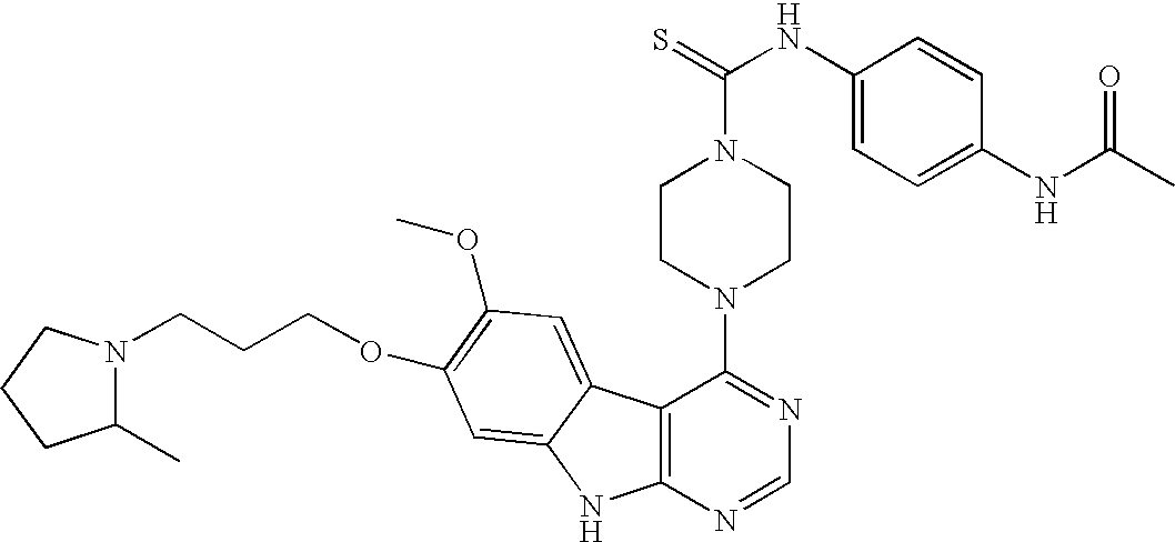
C12=C(N=CN=C1N1CCN(C(=S)NC3=CC=C(NC(C)=O)C=C3)CC1)NC1=CC(OCCCN3C(C)CCC3)=C(OC)C=C21
